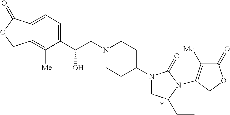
C(CN1CCC(N2CC(CC)N(C3=C([Me])C(=O)OC3)C2=O)CC1)(C1=CC=C2C(=C1[Me])COC2=O)O
